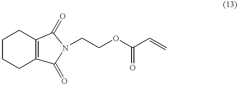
C12=C(C(=O)N(CCOC(C=C)=O)C1=O)CCCC2
